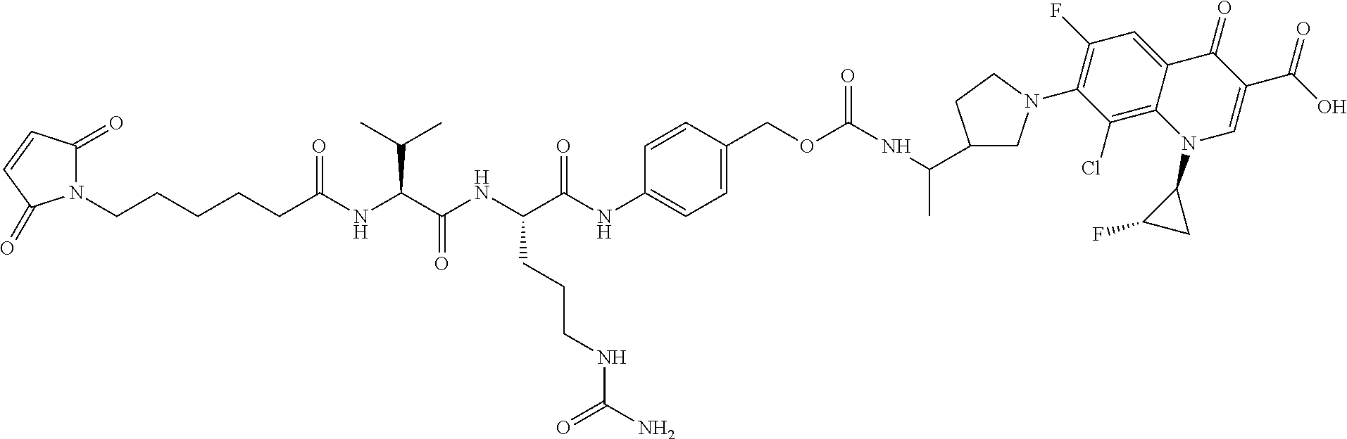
N1(CCCCCC(NC(C(NC(C(NC2=CC=C(COC(NC(C)C3CN(C4=C(F)C=C5C(=C4Cl)N(C4C(F)C4)C=C(C(=O)O)C5=O)CC3)=O)C=C2)=O)CCCNC(=O)N)=O)C(C)C)=O)C(=O)C=CC1=O
